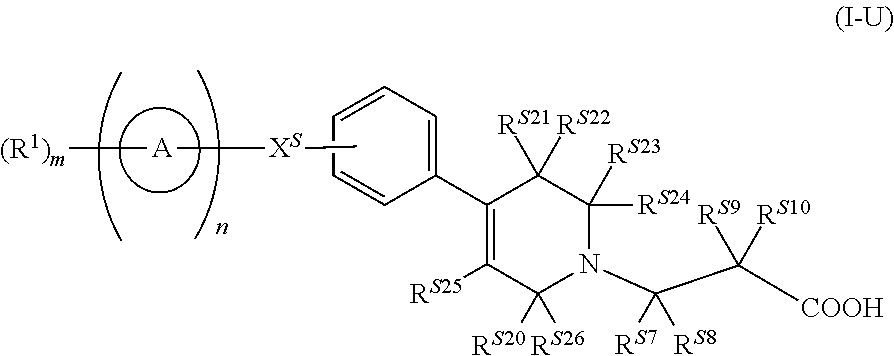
[(R1)m][A][XS]CC.C1(C2=C([RS25])C([RS20])([RS26])N(C([RS7])([RS8])C([COOH])([RS9])[RS10])C([RS24])([RS23])C2([RS21])[RS22])=CC=CC=C1
